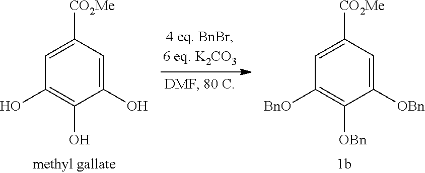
C1=C([CO2Me])C=C(O)C(O)=C1O.C1=C([CO2Me])C=C([OBn])C([OBn])=C1[BnO]
